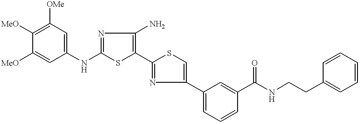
C1([MeO])=C([OMe])C=C(NC2=NC(N)=C(C3=NC(C4=CC=CC(C(NCCC5=CC=CC=C5)=O)=C4)=CS3)S2)C=C1[MeO]
